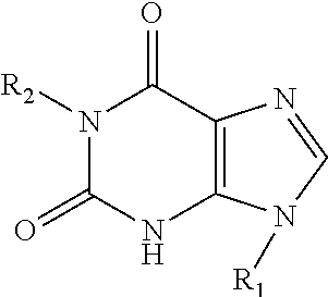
N1([R2])C(=O)NC2=C(C1=O)N=CN2[R1]
